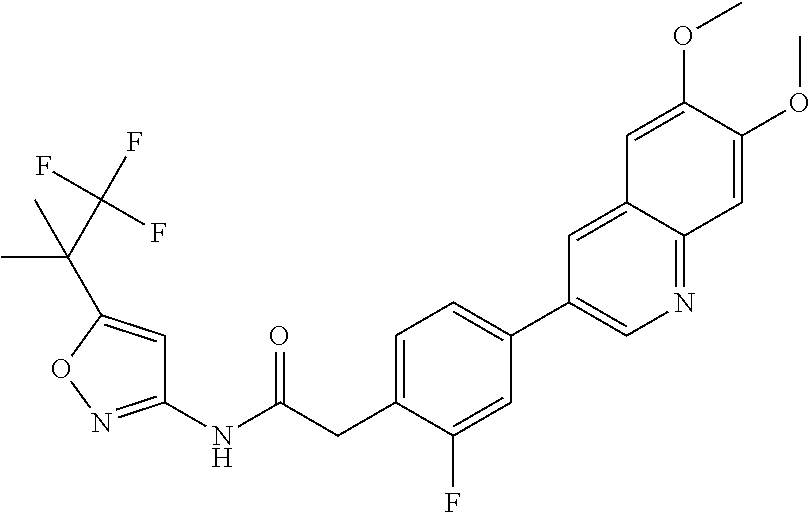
C1(NC(CC2=CC=C(C3=CN=C4C(=C3)C=C(OC)C(OC)=C4)C=C2F)=O)=NOC(C(C(F)(F)F)(C)C)=C1
